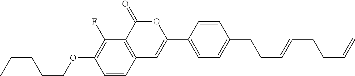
C1=CC2=C(C(F)=C1OCCCCC)C(=O)OC(C1=CC=C(CCC=CCCC=C)C=C1)=C2
